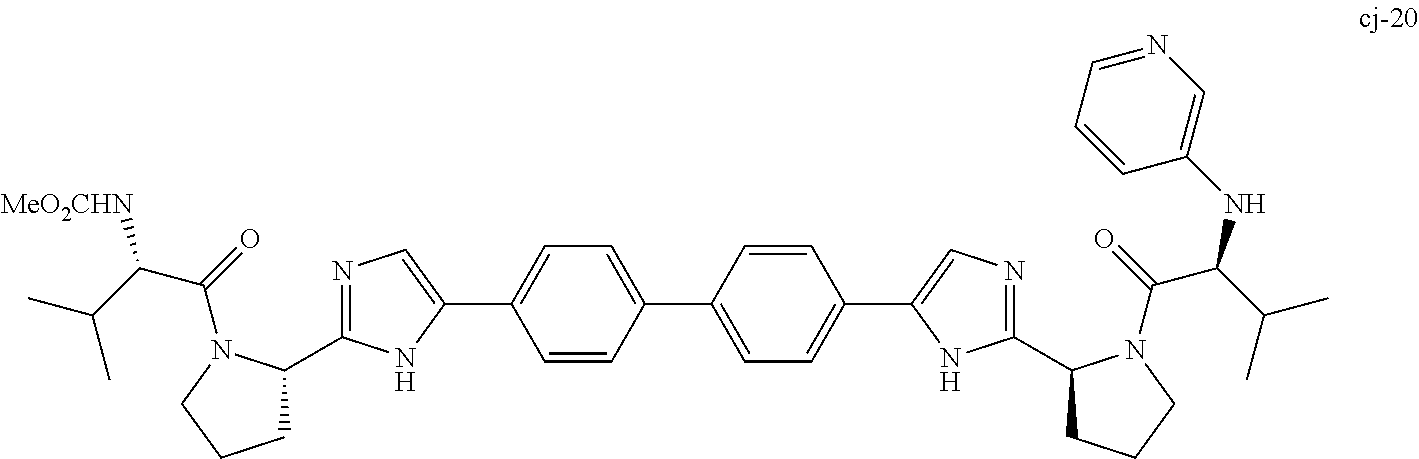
C1=CC(C2=CC=C(C3=CN=C(C4CCCN4C(C(NC4=CN=CC=C4)C(C)C)=O)N3)C=C2)=CC=C1C1=CN=C(C2CCCN2C(=O)C(C(C)C)[MeO2CHN])N1
